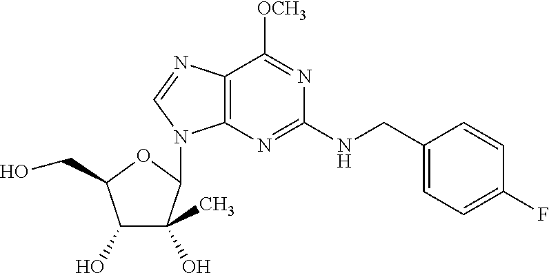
OCC1C(O)C(O)(C)C(N2C3=C(C([OCH3])=NC(NCC4=CC=C(F)C=C4)=N3)N=C2)O1
